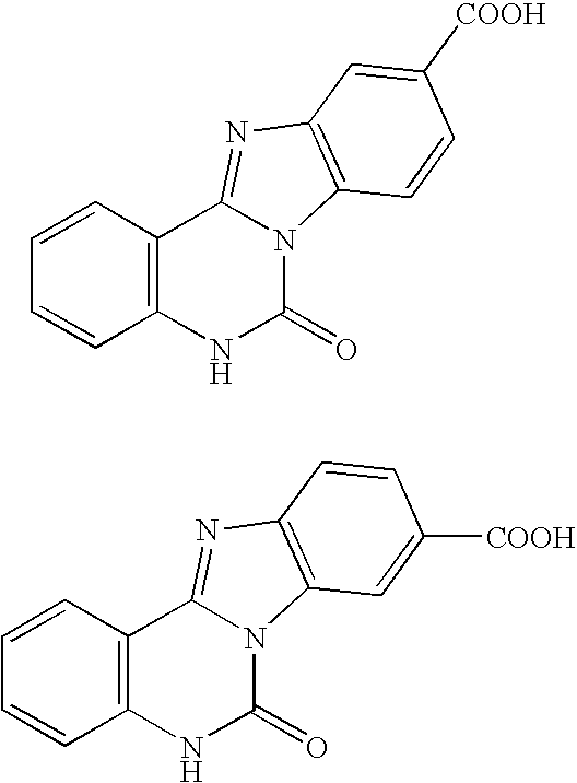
C12=C(C=CC=C1)C1=NC3=C(N1C(=O)N2)C=CC([COOH])=C3.C12=C(C=CC=C1)C1=NC3=C(N1C(=O)N2)C=C([COOH])C=C3
